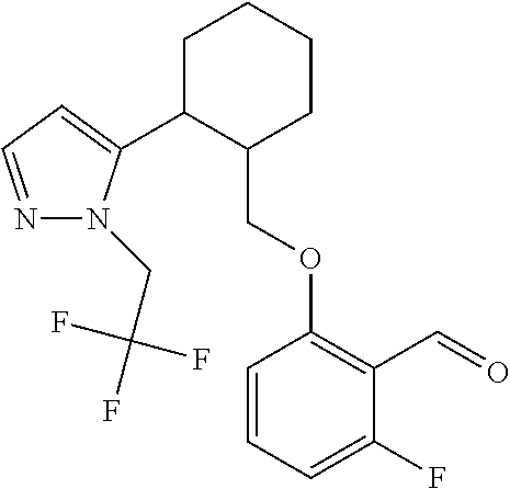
C1C(C2=CC=NN2CC(F)(F)F)C(COC2=C(C=O)C(F)=CC=C2)CCC1
